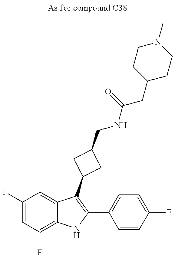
C1(F)=CC(F)=C2C(=C1)C(C1CC(CNC(CC3CCN(C)CC3)=O)C1)=C(C1=CC=C(F)C=C1)N2
